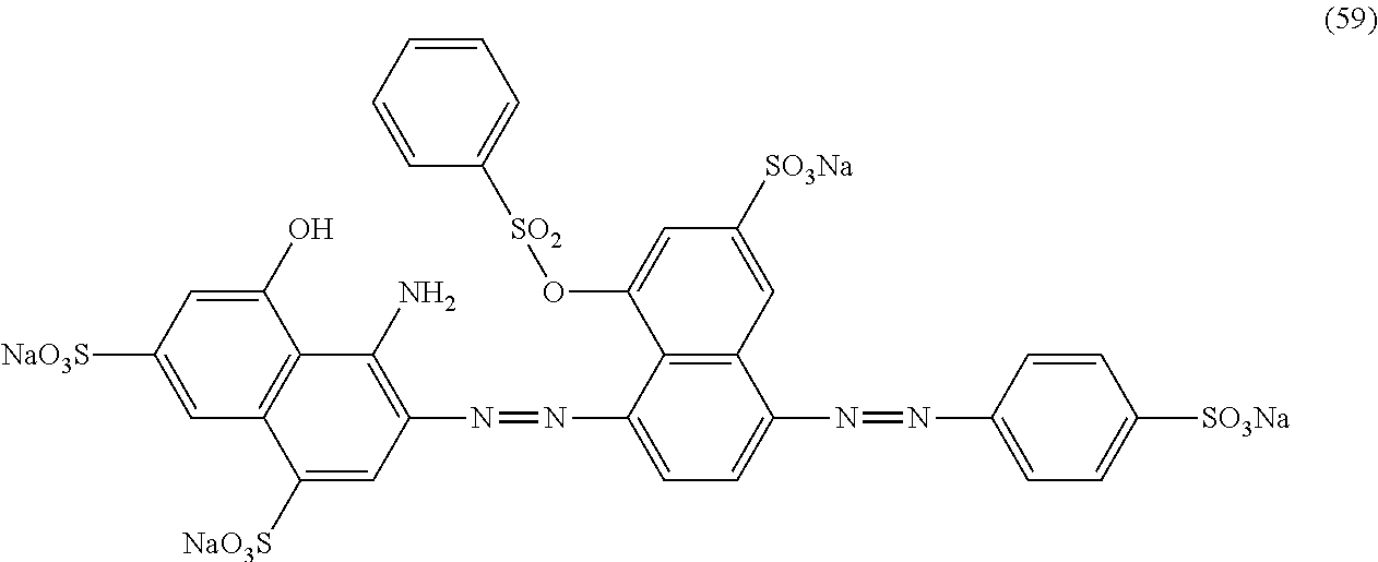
C1(N=NC2=C(N)C3=C(C([NaO3S])=C2)C=C([NaO3S])C=C3O)=CC=C(N=NC2=CC=C([SO3Na])C=C2)C2=C1C(O[SO2]C1=CC=CC=C1)=CC([SO3Na])=C2
